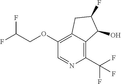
C(OC1=C2C(=C(C(F)(F)F)N=C1)C(O)C(F)C2)C(F)F
